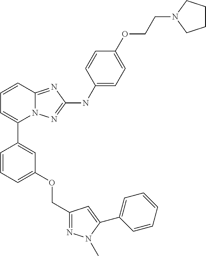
C1=CC2=NC(NC3=CC=C(OCCN4CCCC4)C=C3)=NN2C(C2=CC(OCC3=NN(C)C(C4=CC=CC=C4)=C3)=CC=C2)=C1
